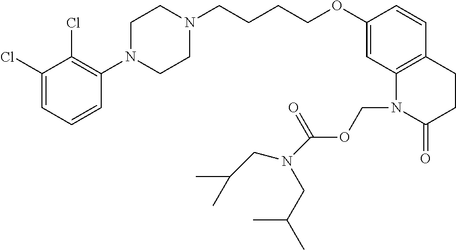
C1=C(Cl)C(Cl)=C(N2CCN(CCCCOC3=CC4=C(C=C3)CCC(=O)N4COC(=O)N(CC(C)C)CC(C)C)CC2)C=C1
